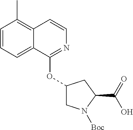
C12=C(C)C=CC=C1C(OC1CN([Boc])C(C(=O)O)C1)=NC=C2
